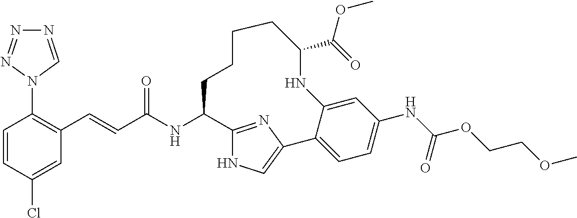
C(C(NC1C2=NC(=CN2)C2=CC=C(NC(OCCOC)=O)C=C2NC(C(=O)OC)CCCC1)=O)=CC1=C(N2C=NN=N2)C=CC(Cl)=C1
